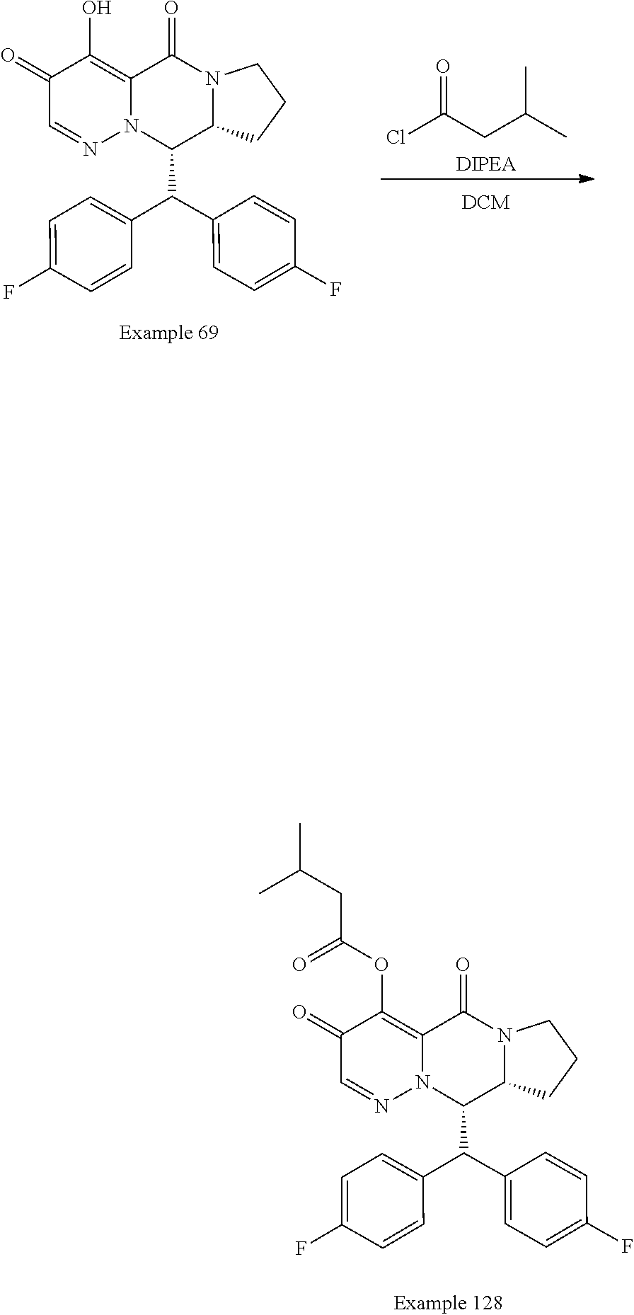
C1(=O)C=NN2C(=C1OC(CC(C)C)=O)C(=O)N1C(C2C(C2=CC=C(F)C=C2)C2=CC=C(F)C=C2)CCC1.C1(=O)C=NN2C(=C1O)C(=O)N1C(C2C(C2=CC=C(F)C=C2)C2=CC=C(F)C=C2)CCC1.ClC(CC(C)C)=O
